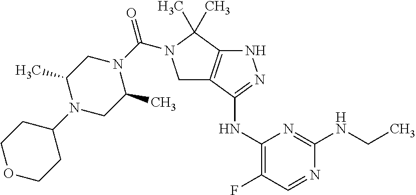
C1(NC2=NNC3=C2CN(C(N2CC(C)N(C4CCOCC4)CC2C)=O)C3(C)C)=C(F)C=NC(NCC)=N1
